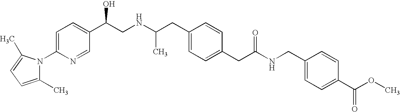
N1(C2=CC=C(C(CNC(CC3=CC=C(CC(NCC4=CC=C(C(OC)=O)C=C4)=O)C=C3)C)O)C=N2)C(C)=CC=C1C
